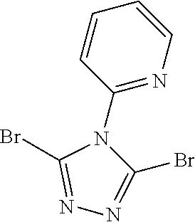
N1=C(Br)N(C2=NC=CC=C2)C(Br)=N1
